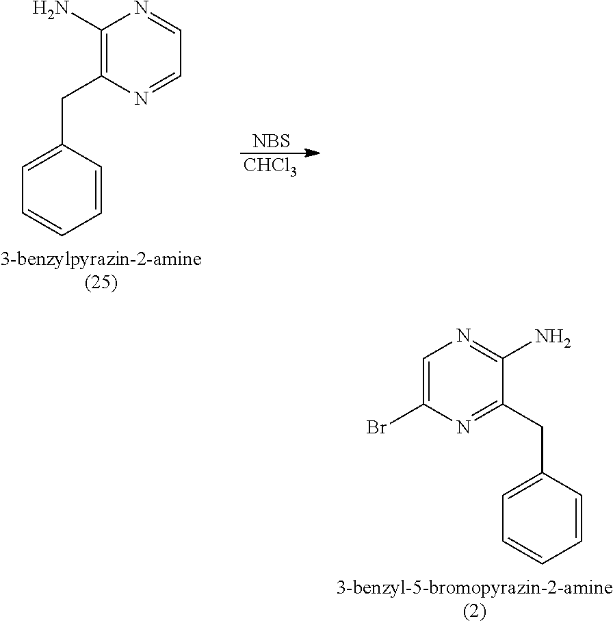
C1=CC(CC2=C(N)N=CC=N2)=CC=C1.[NBS].[CHCl3].C1=C(Br)N=C(CC2=CC=CC=C2)C(N)=N1
